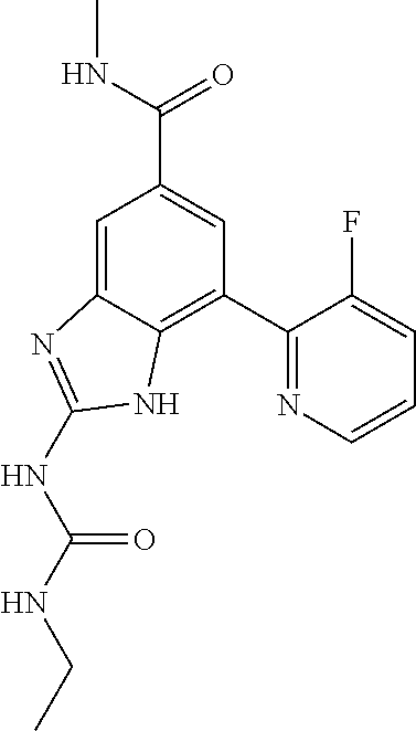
C1=C2C(=C(C3=NC=CC=C3F)C=C1C(=O)NC)NC(NC(NCC)=O)=N2
